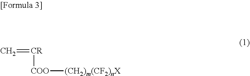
C=[CR][COO][(CH2)m(CF2)nX]
